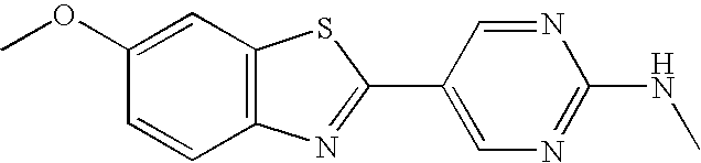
C1(OC)=CC2=C(C=C1)N=C(C1=CN=C(NC)N=C1)S2
